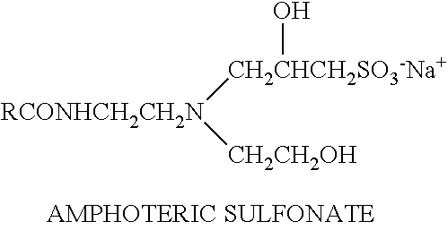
[RCONHCH2CH2N]([CH2CHCH2SO3-Na+]O)[CH2CH2OH]
